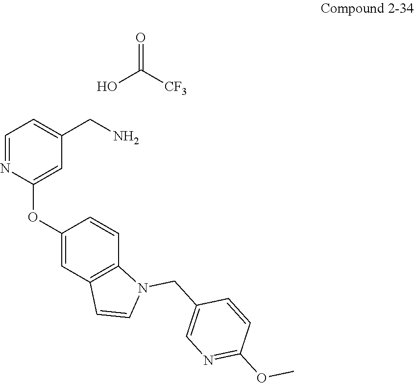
C1=NC(OC2=CC3=C(C=C2)N(CC2=CN=C(OC)C=C2)C=C3)=CC(CN)=C1.OC([CF3])=O
